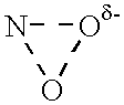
[Od-]1NO1
